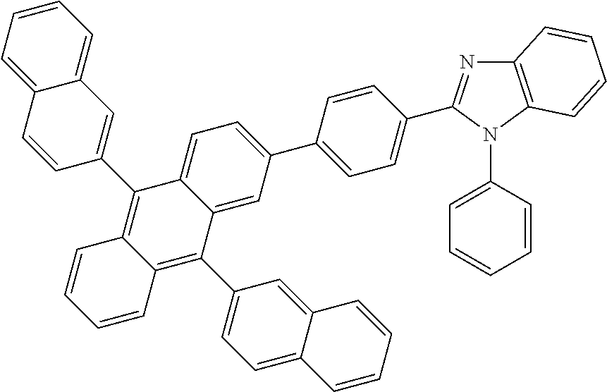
C12=CC(C3=CC=C(C4=NC5=C(N4C4=CC=CC=C4)C=CC=C5)C=C3)=CC=C1C(C1=CC3=CC=CC=C3C=C1)=C1C(=C2C2=CC=C3C(=C2)C=CC=C3)C=CC=C1
